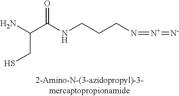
NC(C(NCCCN=[N+]=[N-])=O)CS
